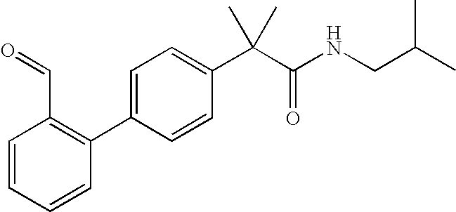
C1=CC=CC(C2=CC=C(C(C(=O)NCC(C)C)(C)C)C=C2)=C1C=O
